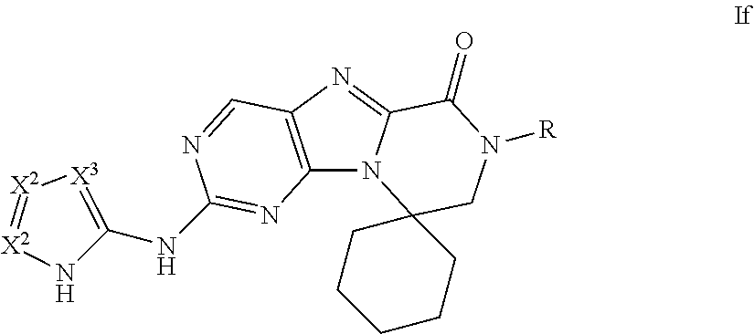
C12=C(N=C3N1C1(CN([R])C3=O)CCCCC1)C=NC(NC1=[X3][X2]=[X2]N1)=N2
